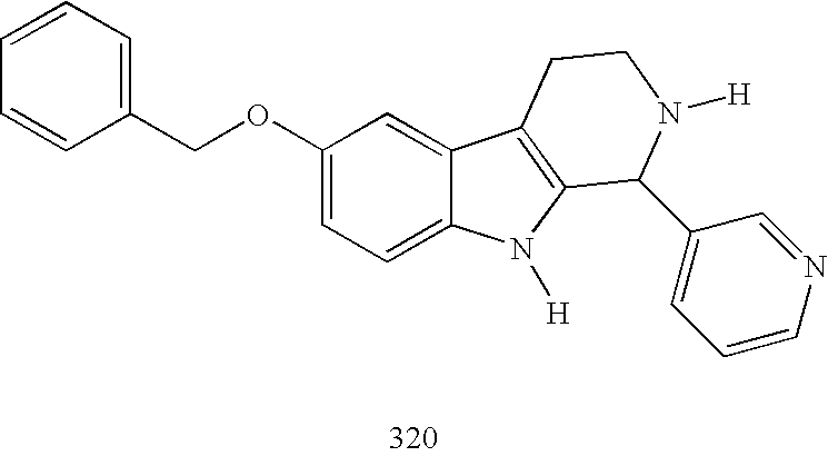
C1(OCC2=CC=CC=C2)=CC=C2C(=C1)C1=C(N2[H])C(C2=CC=CN=C2)N([H])CC1
